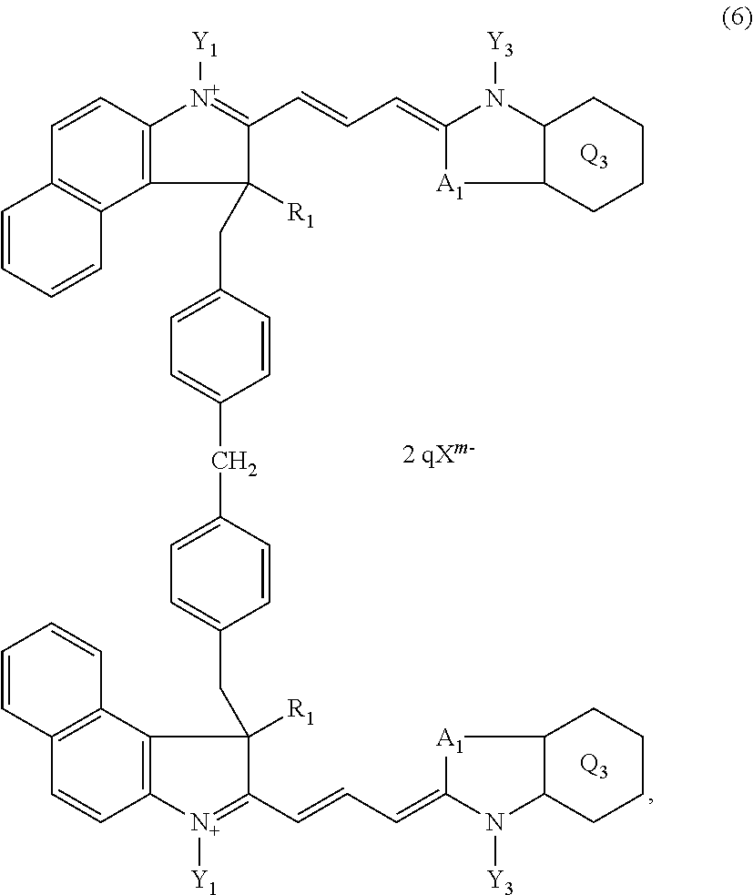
C12=C(C=CC3=C1C=CC=C3)[N+]([Y1])=C(C=CC=C1[A1]C3C(N1[Y3])CCCC3)C2(CC1=CC=C(CC2=CC=C(CC3([R1])C4=C([N+]([Y1])=C3C=CC=C3N([Y3])C5C([A1]3)CCCC5)C=CC3=C4C=CC=C3)C=C2)C=C1)[R1].[Q3].[Q3]
